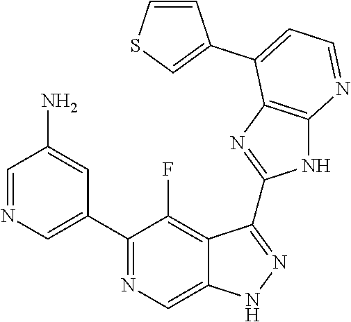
C1=NC=C(C2=NC=C3C(=C2F)C(C2=NC4=C(N2)N=CC=C4C2=CSC=C2)=NN3)C=C1N
